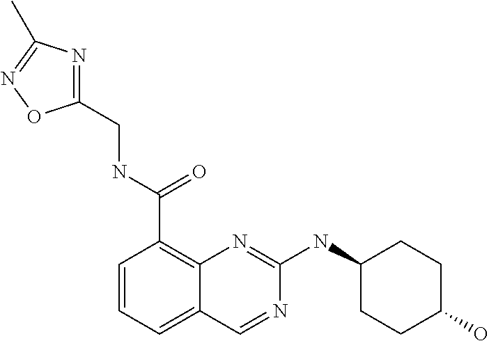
C1=CC=C2C(=C1C(NCC1=NC(C)=NO1)=O)N=C(NC1CCC(O)CC1)N=C2
